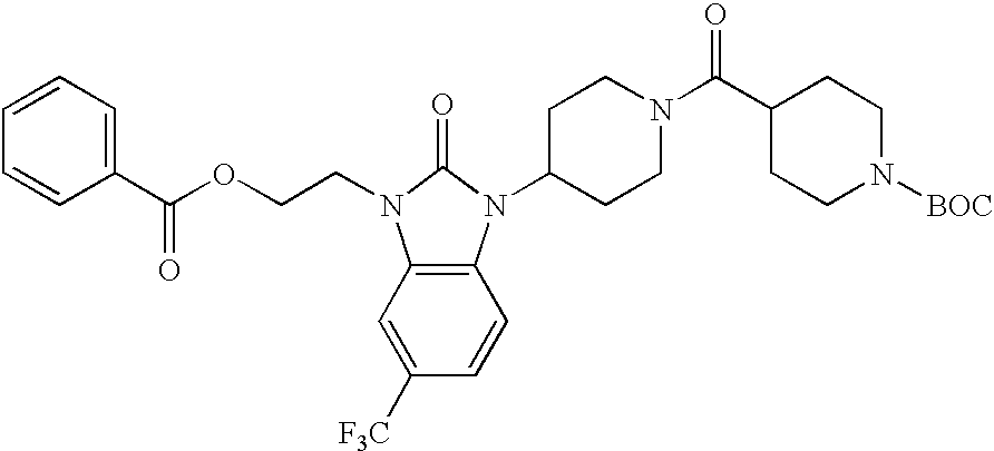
C1(C(OCCN2C3=C(N(C4CCN(C(C5CCN([BOC])CC5)=O)CC4)C2=O)C=CC([F3C])=C3)=O)=CC=CC=C1
